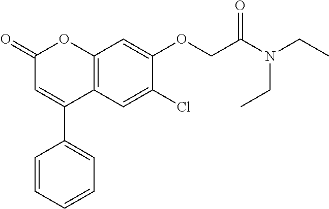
C12=C(C=C(Cl)C(OCC(N(CC)CC)=O)=C1)C(C1=CC=CC=C1)=CC(=O)O2
